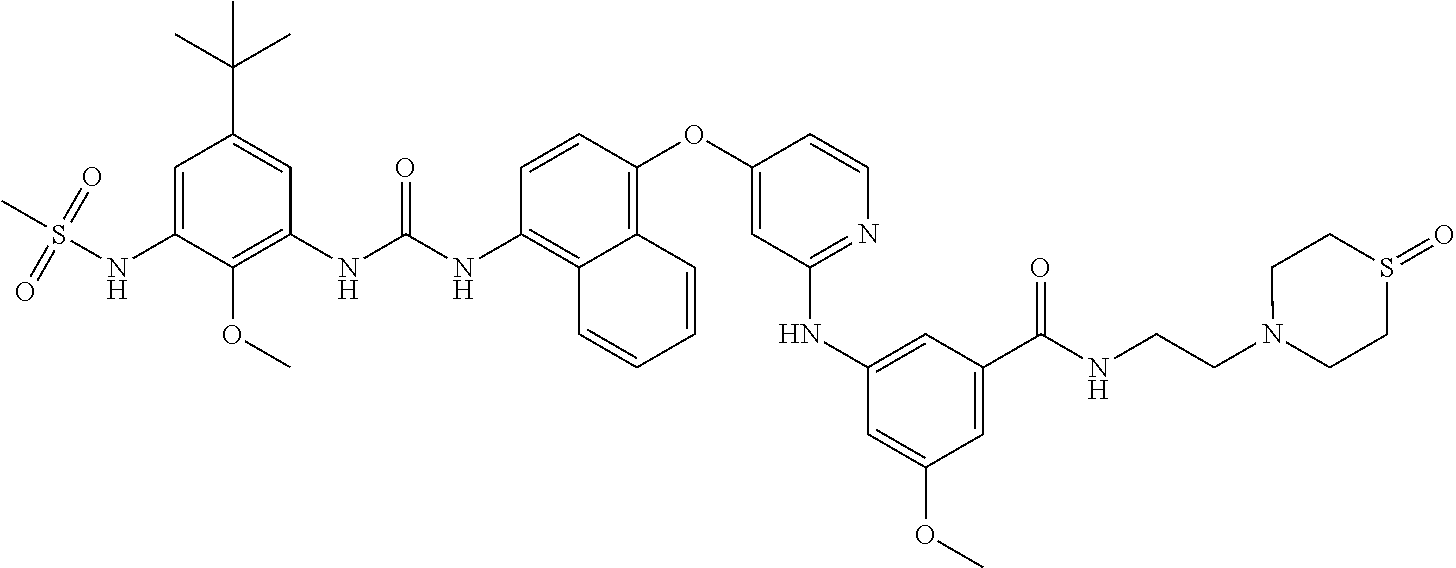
C1=CC(OC2=CC(NC3=CC(C(NCCN4CCS(=O)CC4)=O)=CC(OC)=C3)=NC=C2)=C2C(=C1NC(NC1=C(OC)C(NS(C)(=O)=O)=CC(C(C)(C)C)=C1)=O)C=CC=C2
